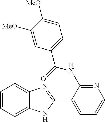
N1=C(NC(C2=CC=C([MeO])C([MeO])=C2)=O)C(C2=NC3=CC=CC=C3N2)=CC=C1
